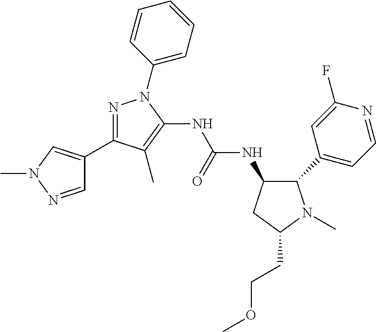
N1=C(C2=CN(C)N=C2)C(C)=C(NC(NC2C(C3=CC=NC(F)=C3)N(C)C(CCOC)C2)=O)N1C1=CC=CC=C1
